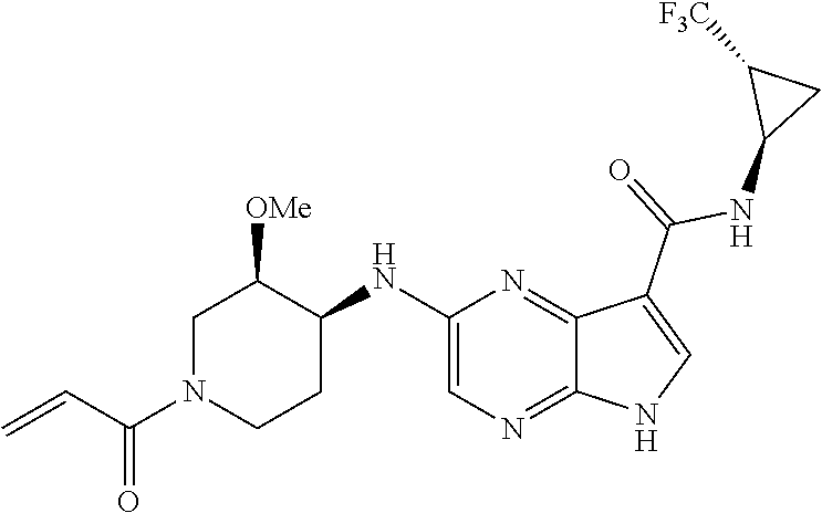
C1(NC2C([OMe])CN(C(C=C)=O)CC2)=CN=C2C(=N1)C(C(NC1CC1[F3C])=O)=CN2
